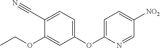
C1=C(C#N)C(OCC)=CC(OC2=CC=C([NO2])C=N2)=C1
